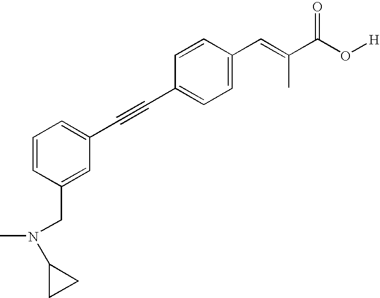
C1=C(C=C(C(O[H])=O)C)C=CC(C#CC2=CC=CC(CN(C)C3CC3)=C2)=C1
